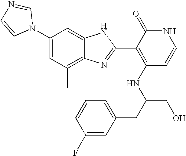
C1(C)=C2C(=CC(N3C=NC=C3)=C1)NC(C1=C(NC(CO)CC3=CC=CC(F)=C3)C=CNC1=O)=N2
